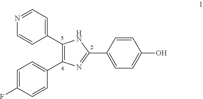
C1=C(F)C=CC(C2=C(C3=CC=NC=C3)NC(C3=CC=C(O)C=C3)=N2)=C1
